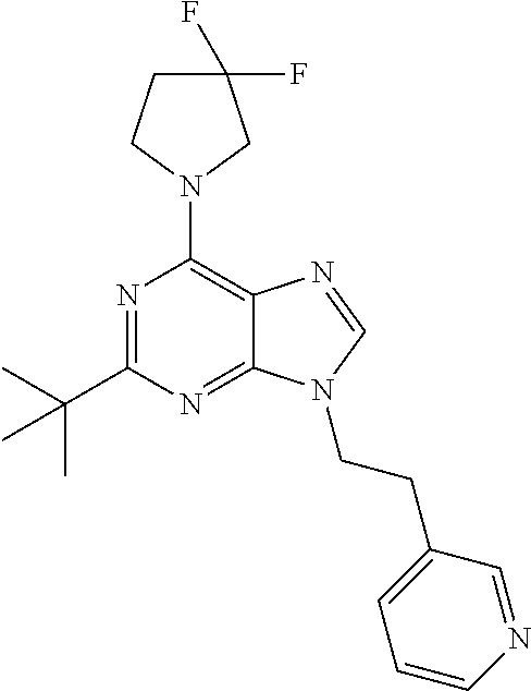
N1=C(C(C)(C)C)N=C2C(=C1N1CC(F)(F)CC1)N=CN2CCC1=CC=CN=C1
